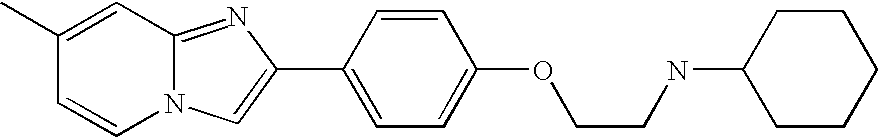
N12C(=NC(C3=CC=C(OCCNC4CCCCC4)C=C3)=C1)C=C(C)C=C2
